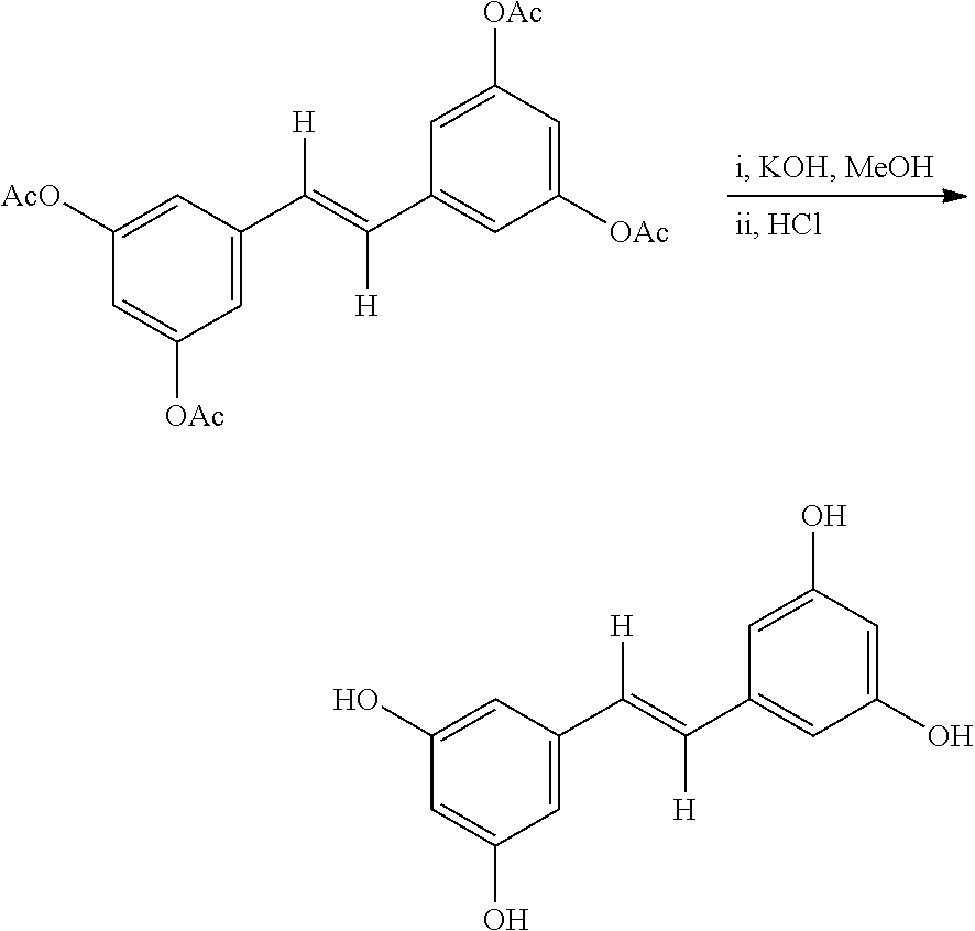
C1=C(C(=C(C2=CC([OAc])=CC([OAc])=C2)[H])[H])C=C([AcO])C=C1[OAc].C1=C(C(=C(C2=CC(O)=CC(O)=C2)[H])[H])C=C(O)C=C1O
